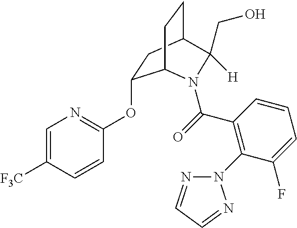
O(C1=NC=C([F3C])C=C1)C1CC2CCC1N(C(=O)C1=C(N3N=CC=N3)C(F)=CC=C1)C2([H])CO
